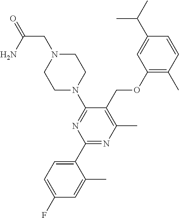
C1(OCC2=C(C)N=C(C3=CC=C(F)C=C3C)N=C2N2CCN(CC(=O)N)CC2)=C(C)C=CC(C(C)C)=C1
